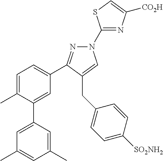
C1(N2N=C(C3=CC=C(C)C(C4=CC(C)=CC(C)=C4)=C3)C(CC3=CC=C([SO2NH2])C=C3)=C2)=NC([CO2H])=CS1
